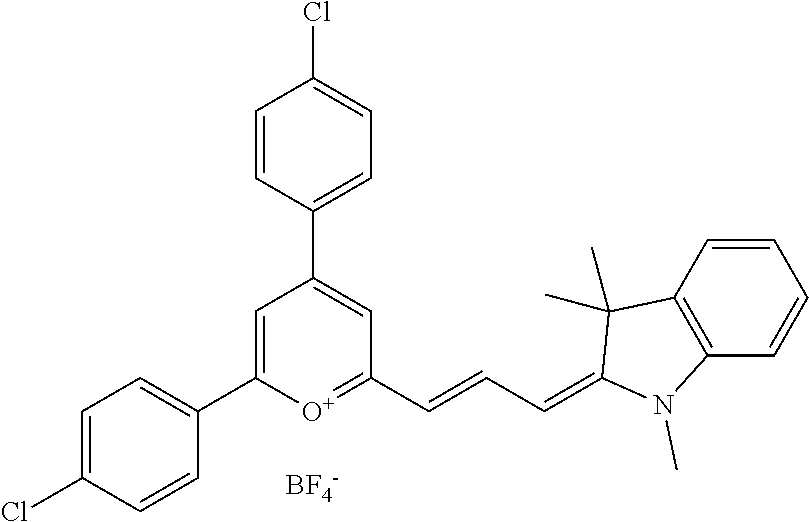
[BF4-].C1=C(C2=CC=C(Cl)C=C2)[O+]=C(C=CC=C2N(C)C3=C(C2(C)C)C=CC=C3)C=C1C1=CC=C(Cl)C=C1
